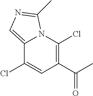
C12=CN=C(C)N1C(Cl)=C(C(C)=O)C=C2Cl
